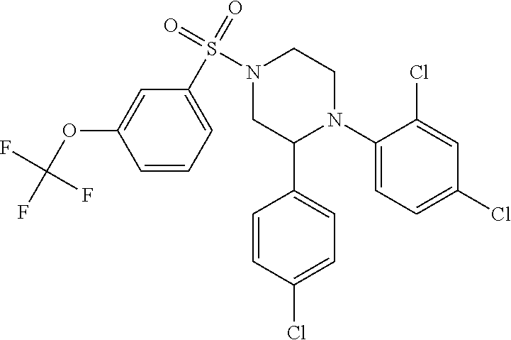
C1(N2CCN(S(=O)(=O)C3=CC=CC(OC(F)(F)F)=C3)CC2C2=CC=C(Cl)C=C2)=CC=C(Cl)C=C1Cl
